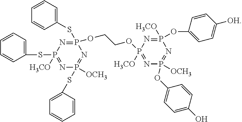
P1(SC2=CC=CC=C2)([H3CO])=NP([OCH3])(SC2=CC=CC=C2)=NP(SC2=CC=CC=C2)(OCCOP2([H3CO])=NP([OCH3])(OC3=CC=C(O)C=C3)=NP(OC3=CC=C([OH])C=C3)([H3CO])=N2)=N1
